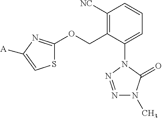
C1([NC])=C(COC2=NC([A])=CS2)C(N2N=NN(C)C2=O)=CC=C1
